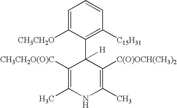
C1=C([CH3CH2O])C(C2([H])C([CH3CH2O(O)C])=C(C)NC(C)=C2[C(O)OCH(CH3)2])=C([C15H31])C=C1
